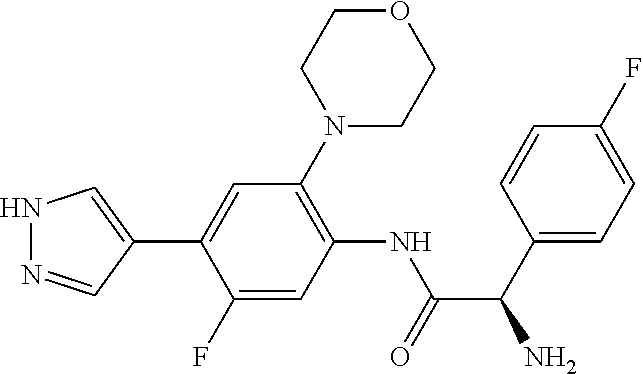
N1N=CC(C2=CC(N3CCOCC3)=C(NC(=O)C(C3=CC=C(F)C=C3)N)C=C2F)=C1
